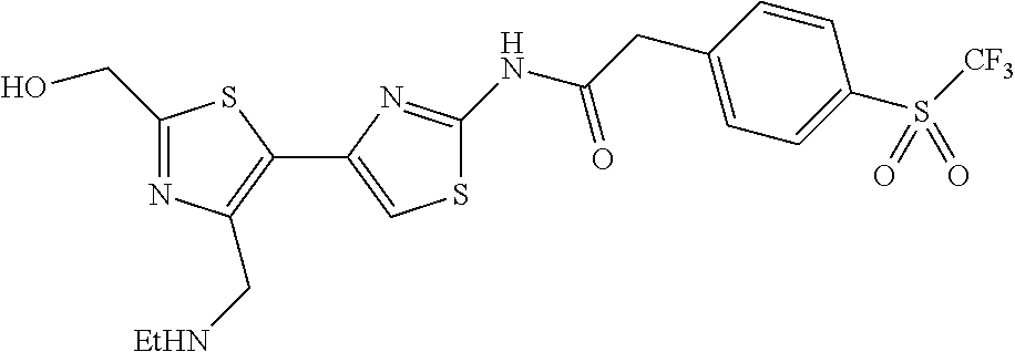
C1(CO)=NC(C[EtHN])=C(C2=CSC(NC(CC3=CC=C(S([CF3])(=O)=O)C=C3)=O)=N2)S1
